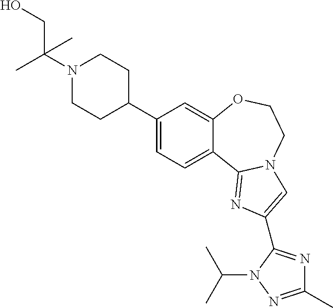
C1(C2CCN(C(C)(CO)C)CC2)=CC=C2C(=C1)OCCN1C2=NC(C2=NC(C)=NN2C(C)C)=C1
